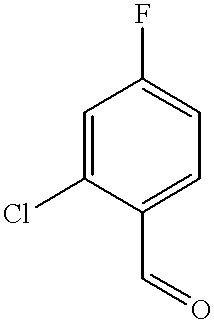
C1=C(Cl)C(C=O)=CC=C1F
